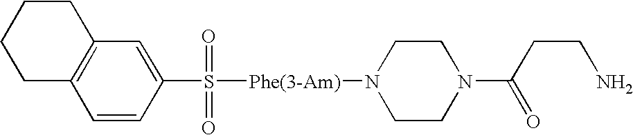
C1CCC2=C(C1)C=CC(S([Phe(3-Am)]N1CCN(C(CCN)=O)CC1)(=O)=O)=C2
